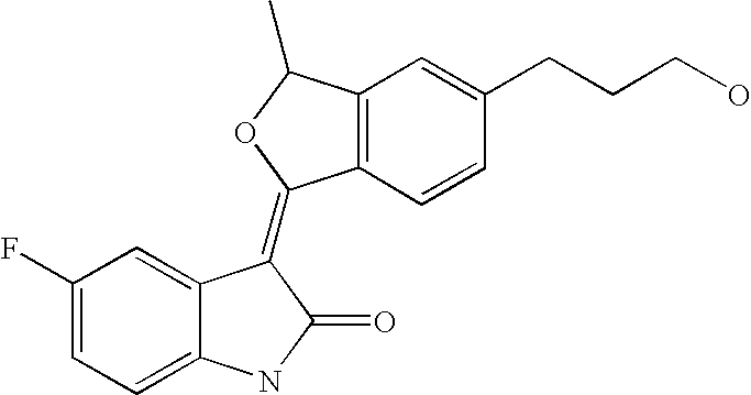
C12=C(C=CC(CCCO)=C1)C(=C1C3=CC(F)=CC=C3NC1=O)OC2C
